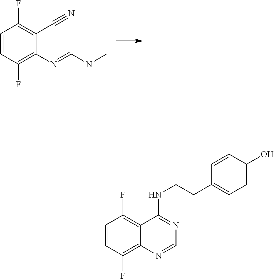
C1=CC(F)=C(N=CN(C)C)C(C#N)=C1F.C1=CC(F)=C2C(=C1F)C(NCCC1=CC=C(O)C=C1)=NC=N2
